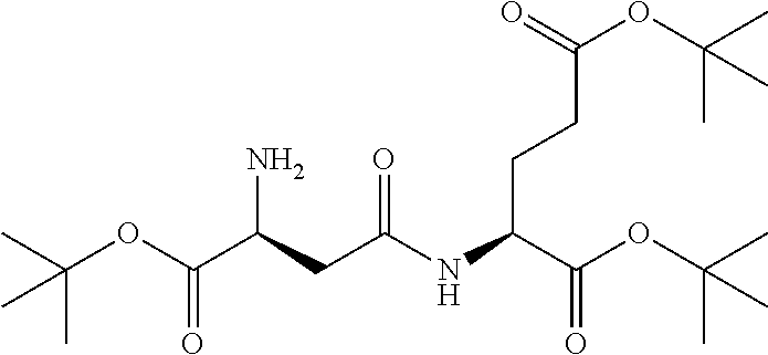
C(C(C(OC(C)(C)C)=O)NC(=O)CC(C(OC(C)(C)C)=O)N)CC(=O)OC(C)(C)C
